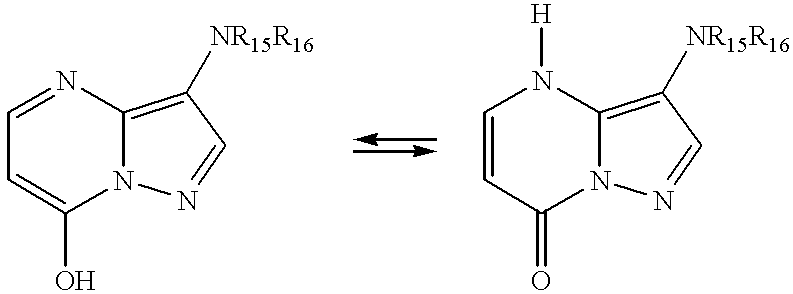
N1=CC=C(O)N2C1=C([NR15R16])C=N2.N1([H])C=CC(=O)N2C1=C([NR15R16])C=N2
